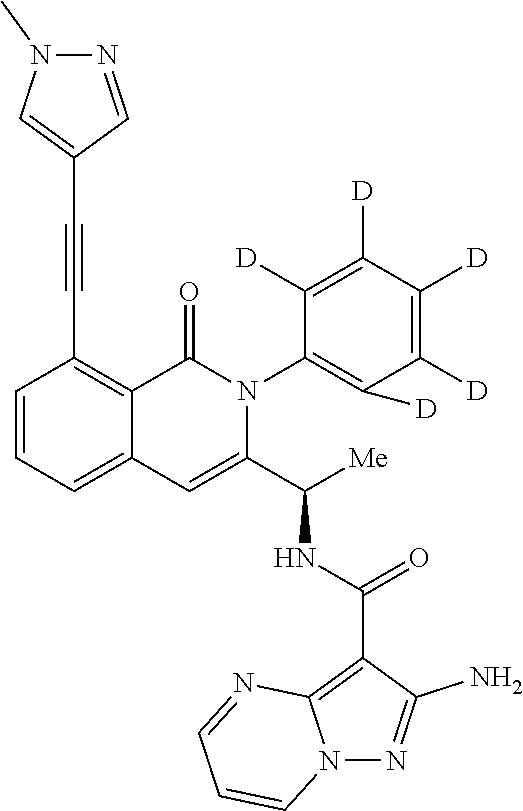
C1=CC=C2C(=C1C#CC1=CN(C)N=C1)C(=O)N(C1=C([D])C([D])=C([D])C([D])=C1[D])C(C([Me])NC(C1=C3N(N=C1N)C=CC=N3)=O)=C2
